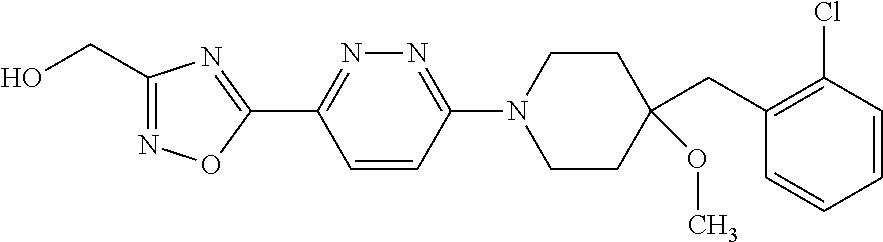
OCC1=NOC(C2=NN=C(N3CCC(CC4=C(Cl)C=CC=C4)(OC)CC3)C=C2)=N1
